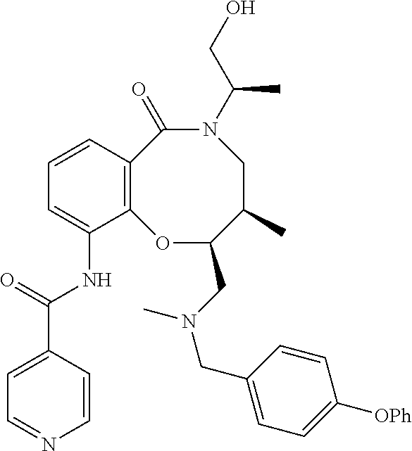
C12=C(C=CC=C1NC(C1=CC=NC=C1)=O)C(=O)N(C(CO)C)CC(C)C(CN(CC1=CC=C([OPh])C=C1)C)O2
